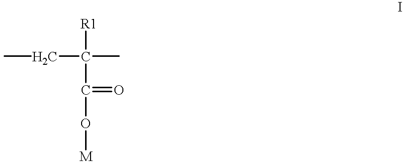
CCC(C)([R1])C(=O)O[M]
